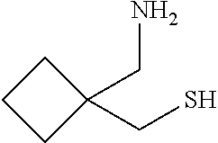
C1CCC1(CS)CN
